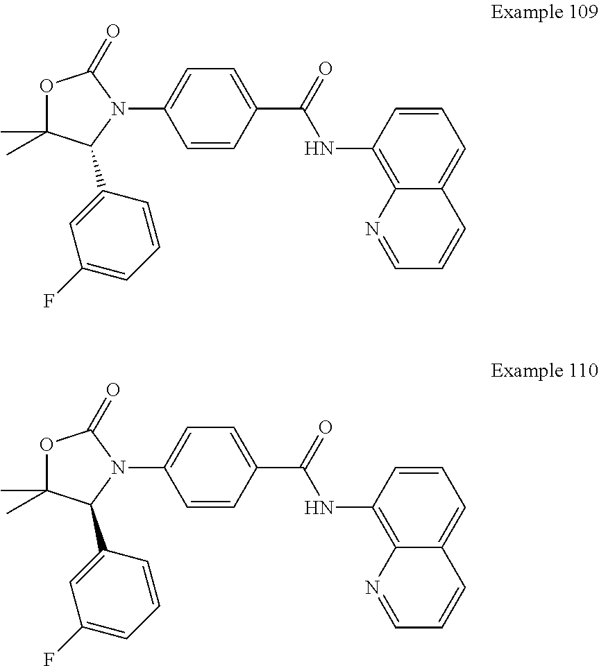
C1(C(=O)NC2=C3C(=CC=C2)C=CC=N3)=CC=C(N2C(=O)OC(C)(C)C2C2=CC(F)=CC=C2)C=C1.C1(C(=O)NC2=C3C(=CC=C2)C=CC=N3)=CC=C(N2C(=O)OC(C)(C)C2C2=CC(F)=CC=C2)C=C1
